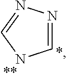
C1=NN=CN1
